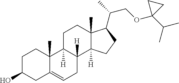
C1C(O)CC2=CCC3([H])C([H])(C2(C)C1)CCC1(C)C3([H])CCC1C(COC1(C(C)C)CC1)C
